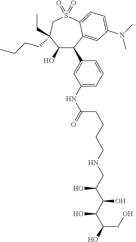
C1(O)C(C2=CC(NC(CCCCNCC(C(C(O)C(CO)O)O)O)=O)=CC=C2)C2=CC(N(C)C)=CC=C2S(=O)(=O)CC1(CC)CCCC
